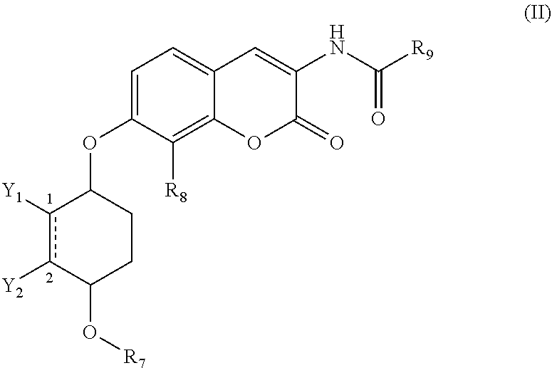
C1=C2C=C(NC(=O)[R9])C(=O)OC2=C([R8])C(OC2c([Y1])c([Y2])C(O[R7])CC2)=C1
